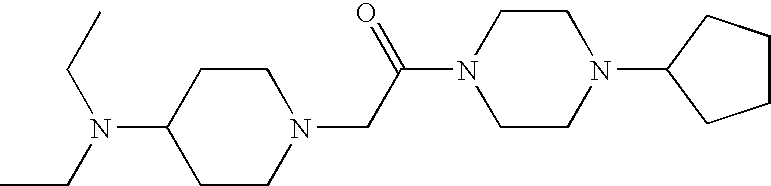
C1CN(CC(N2CCN(C3CCCC3)CC2)=O)CCC1N(CC)CC
